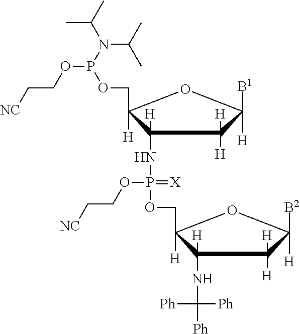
C1(NP(OCC2([H])C(NC([Ph])([Ph])[Ph])([H])C([H])([H])C([H])([B2])O2)(=[X])OCC[NC])([H])C([H])(COP(N(C(C)C)C(C)C)OCC[NC])OC([H])([B1])C1([H])[H]
